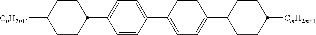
C1C([CnH2n+1])CCC(C2=CC=C(C3=CC=C(C4CCC([CmH2m+1])CC4)C=C3)C=C2)C1
